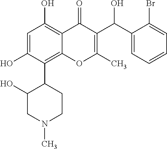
C1=C(O)C(C2C(O)CN(C)CC2)=C2C(=C1O)C(=O)C(C(C1=CC=CC=C1Br)O)=C(C)O2
